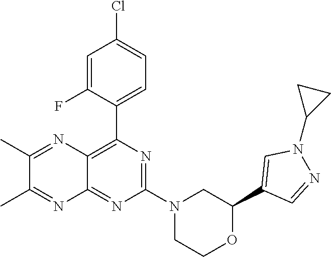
N1=C(N2CC(C3=CN(C4CC4)N=C3)OCC2)N=C2C(=C1C1=CC=C(Cl)C=C1F)N=C(C)C(C)=N2
